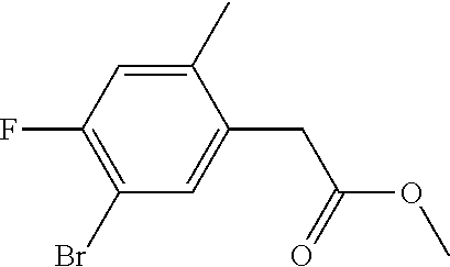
C1(C)=CC(F)=C(Br)C=C1CC(=O)OC
